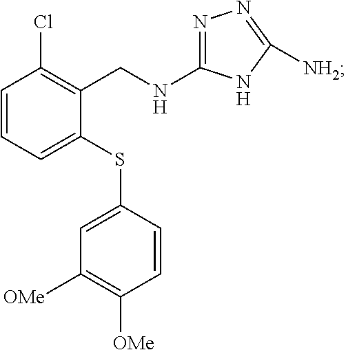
N1=C(NCC2=C(Cl)C=CC=C2SC2=CC([OMe])=C([OMe])C=C2)NC([NH2])=N1
